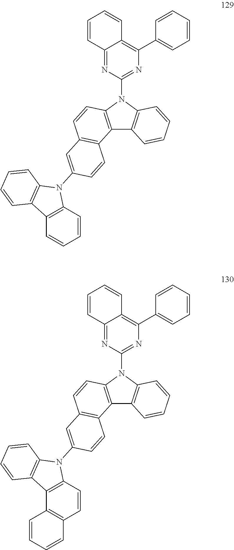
C12=C(N(C3=NC(C4=CC=CC=C4)=C4C(=N3)C=CC=C4)C3=C1C=CC=C3)C=CC1=C2C=CC(N2C3=C(C=CC=C3)C3=C2C=CC=C3)=C1.C12=C(N(C3=NC(C4=CC=CC=C4)=C4C(=N3)C=CC=C4)C3=C1C=CC=C3)C=CC1=C2C=CC(N2C3=C(C4=C(C=C3)C=CC=C4)C3=C2C=CC=C3)=C1
